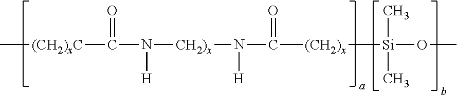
C[(CH2)xC]C(N([CH2)x]N([H])C([(CH2)x][Si](OC)(C)C)=O)[H])=O
